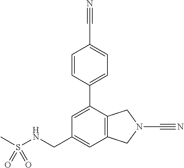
C1=C(CNS(C)(=O)=O)C=C(C2=CC=C(C#N)C=C2)C2=C1CN(C#N)C2
